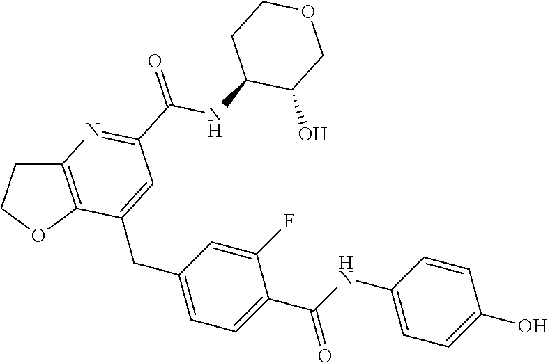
C(C1=CC=C(CC2=CC(C(NC3C(O)COCC3)=O)=NC3=C2OCC3)C=C1F)(NC1=CC=C(O)C=C1)=O
